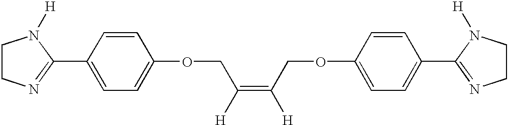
C1CN=C(C2=CC=C(OCC(=C(COC3=CC=C(C4=NCCN4[H])C=C3)[H])[H])C=C2)N1[H]
